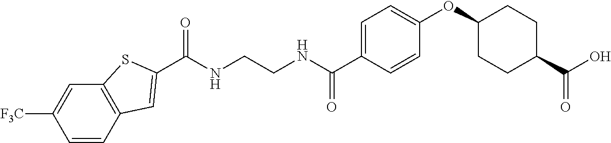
C(NCCNC(C1=CC=C(OC2CCC(C(O)=O)CC2)C=C1)=O)(=O)C1=CC2=C(C=C([F3C])C=C2)S1
